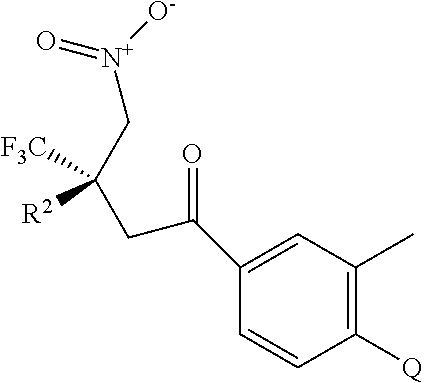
C1(C(CC(C[N+]([O-])=O)([F3C])[R2])=O)=CC(C)=C([Q])C=C1
